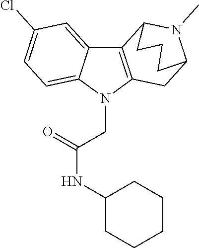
C1C2N(C)C(CCC2)C2=C1N(CC(=O)NC1CCCCC1)C1=CC=C(Cl)C=C21
